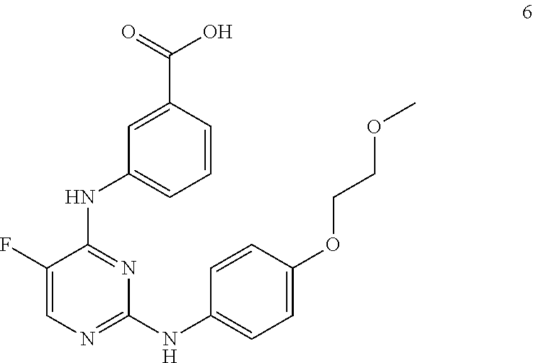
C1(F)=CN=C(NC2=CC=C(OCCOC)C=C2)N=C1NC1=CC=CC(C(O)=O)=C1
